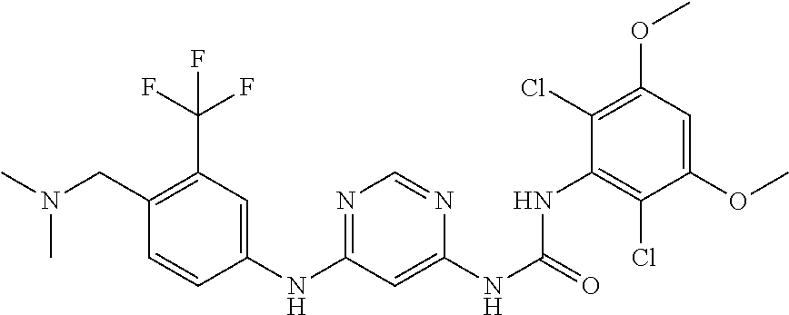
C1(NC2=NC=NC(NC(=O)NC3=C(Cl)C(OC)=CC(OC)=C3Cl)=C2)=CC(C(F)(F)F)=C(CN(C)C)C=C1
